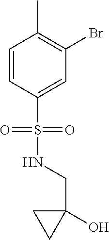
C1=CC(S(NCC2(O)CC2)(=O)=O)=CC(Br)=C1C
